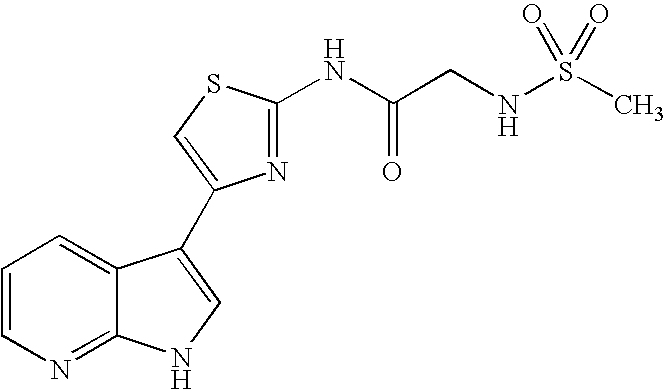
C1=CN=C2C(=C1)C(C1=CSC(NC(=O)CNS(C)(=O)=O)=N1)=CN2
